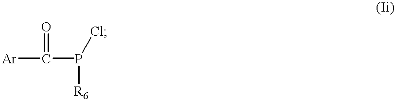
[Ar]C(P(Cl)[R6])=O
